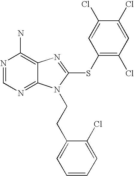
N1=CN=C2C(=C1N)N=C(SC1=C(Cl)C=C(Cl)C(Cl)=C1)N2CCC1=CC=CC=C1Cl
